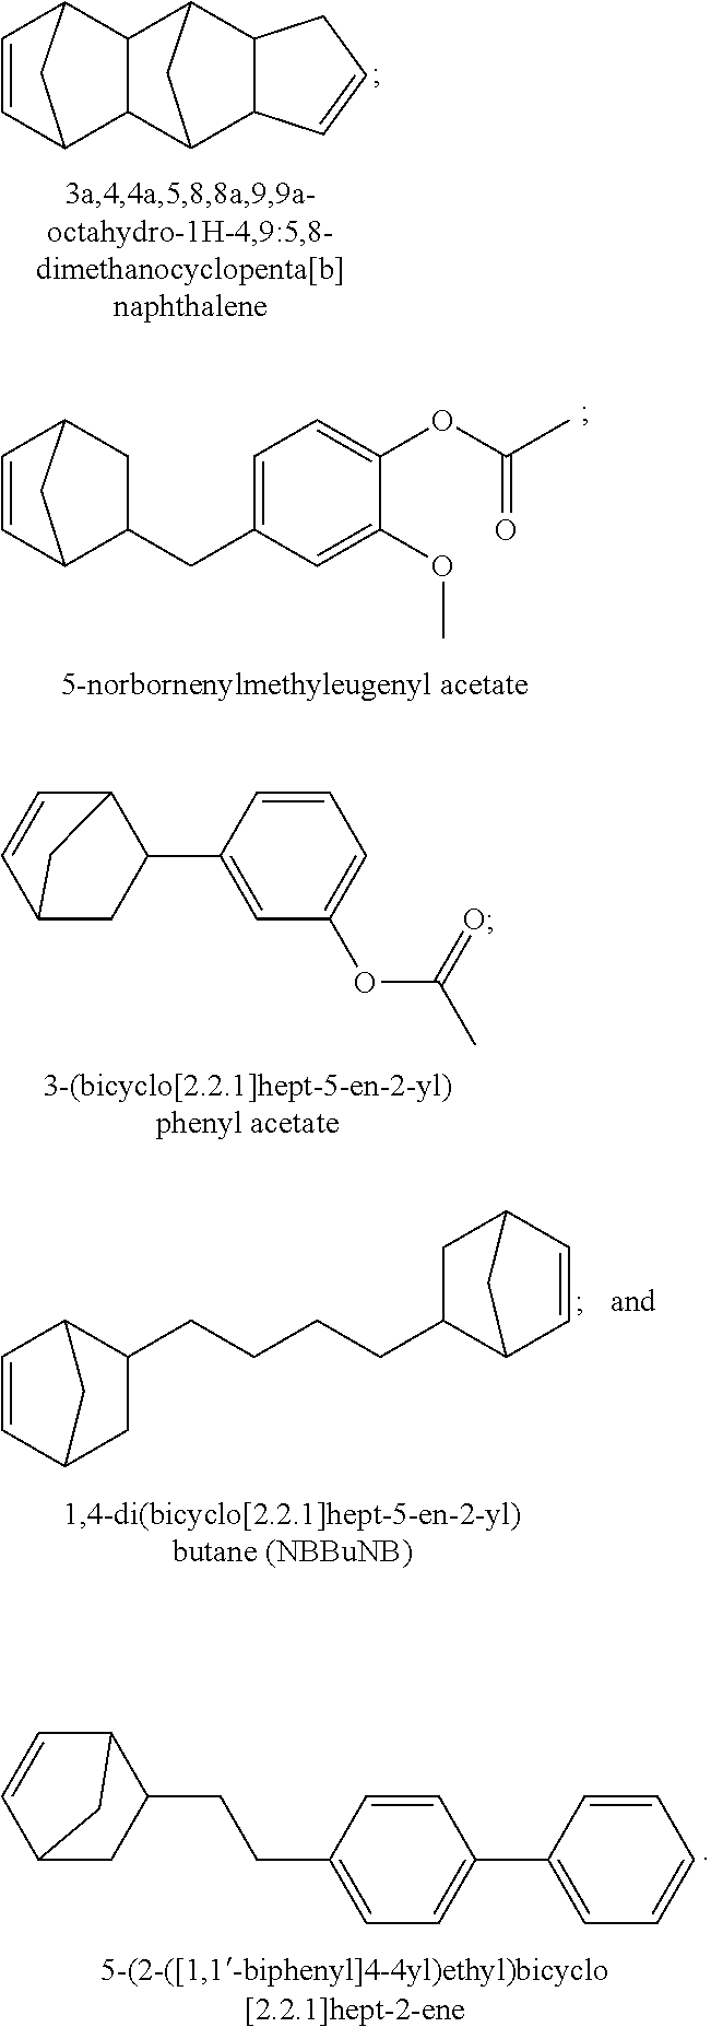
C12C3C(C(C1)C1C2C2C=CC1C2)CC=C3.C1=CC2C(CC3=CC=C(OC(C)=O)C(OC)=C3)CC1C2.C12C=CC(CC1C1=CC(OC(C)=O)=CC=C1)C2.C1=CC2CC(CCCCC3CC4C=CC3C4)C1C2.C12C=CC(CC1CCC1=CC=C(C3=CC=CC=C3)C=C1)C2
